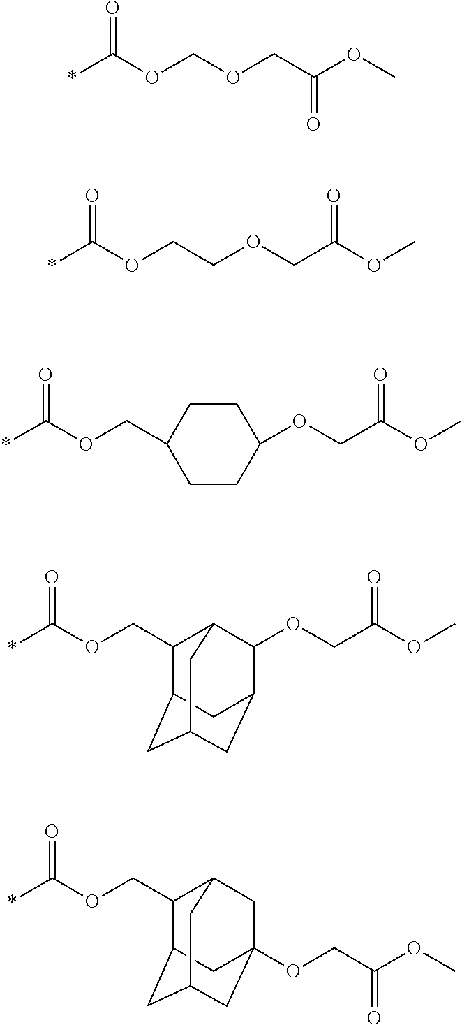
*C(OCOCC(OC)=O)=O.*C(OCCOCC(OC)=O)=O.*C(OCC1CCC(OCC(OC)=O)CC1)=O.*C(OCC1C2CC3CC(C(OCC(OC)=O)C1C3)C2)=O.*C(OCC1C2CC3CC(OCC(OC)=O)(CC1C3)C2)=O
